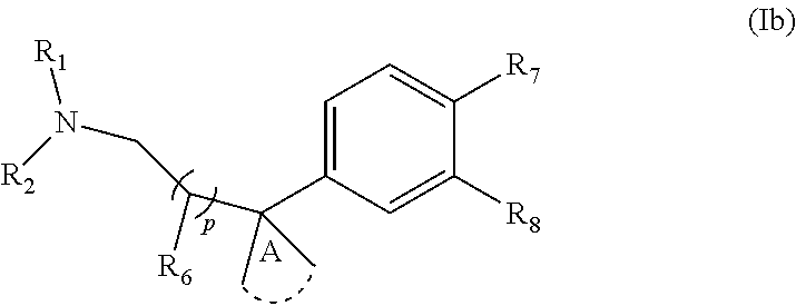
C1=C(C(C)(C)C([R6])CN([R2])[R1])C=C([R8])C([R7])=C1.[A]
